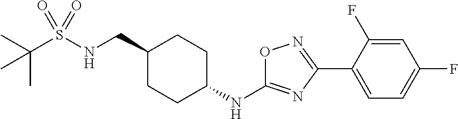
C1(CNS(C(C)(C)C)(=O)=O)CCC(NC2=NC(C3=CC=C(F)C=C3F)=NO2)CC1
